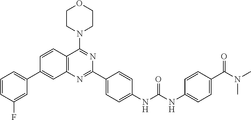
C1=CC2=C(C=C1C1=CC=CC(F)=C1)N=C(C1=CC=C(NC(NC3=CC=C(C(N(C)C)=O)C=C3)=O)C=C1)N=C2N1CCOCC1
